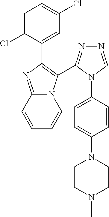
C1=C(Cl)C(C2=C(C3=NN=CN3C3=CC=C(N4CCN(C)CC4)C=C3)N3C(=N2)C=CC=C3)=CC(Cl)=C1
